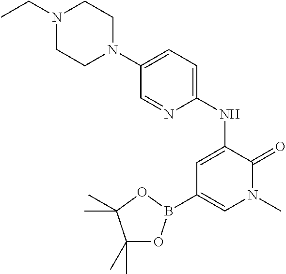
C1=C(N2CCN(CC)CC2)C=NC(NC2=CC(B3OC(C)(C)C(C)(C)O3)=CN(C)C2=O)=C1
